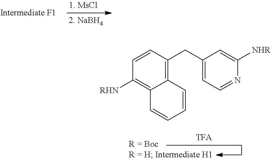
C12=C(CC3=CC=NC([NHR])=C3)C=CC([RHN])=C1C=CC=C2
